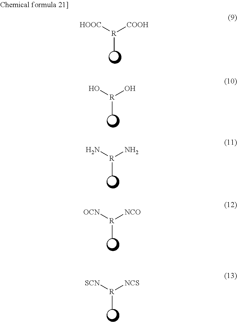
[HOOC][R]([COOH])C.O[R](O)C.N[R](N)C.[OCN][R]([NCO])C.[SCN][R]([NCS])C
